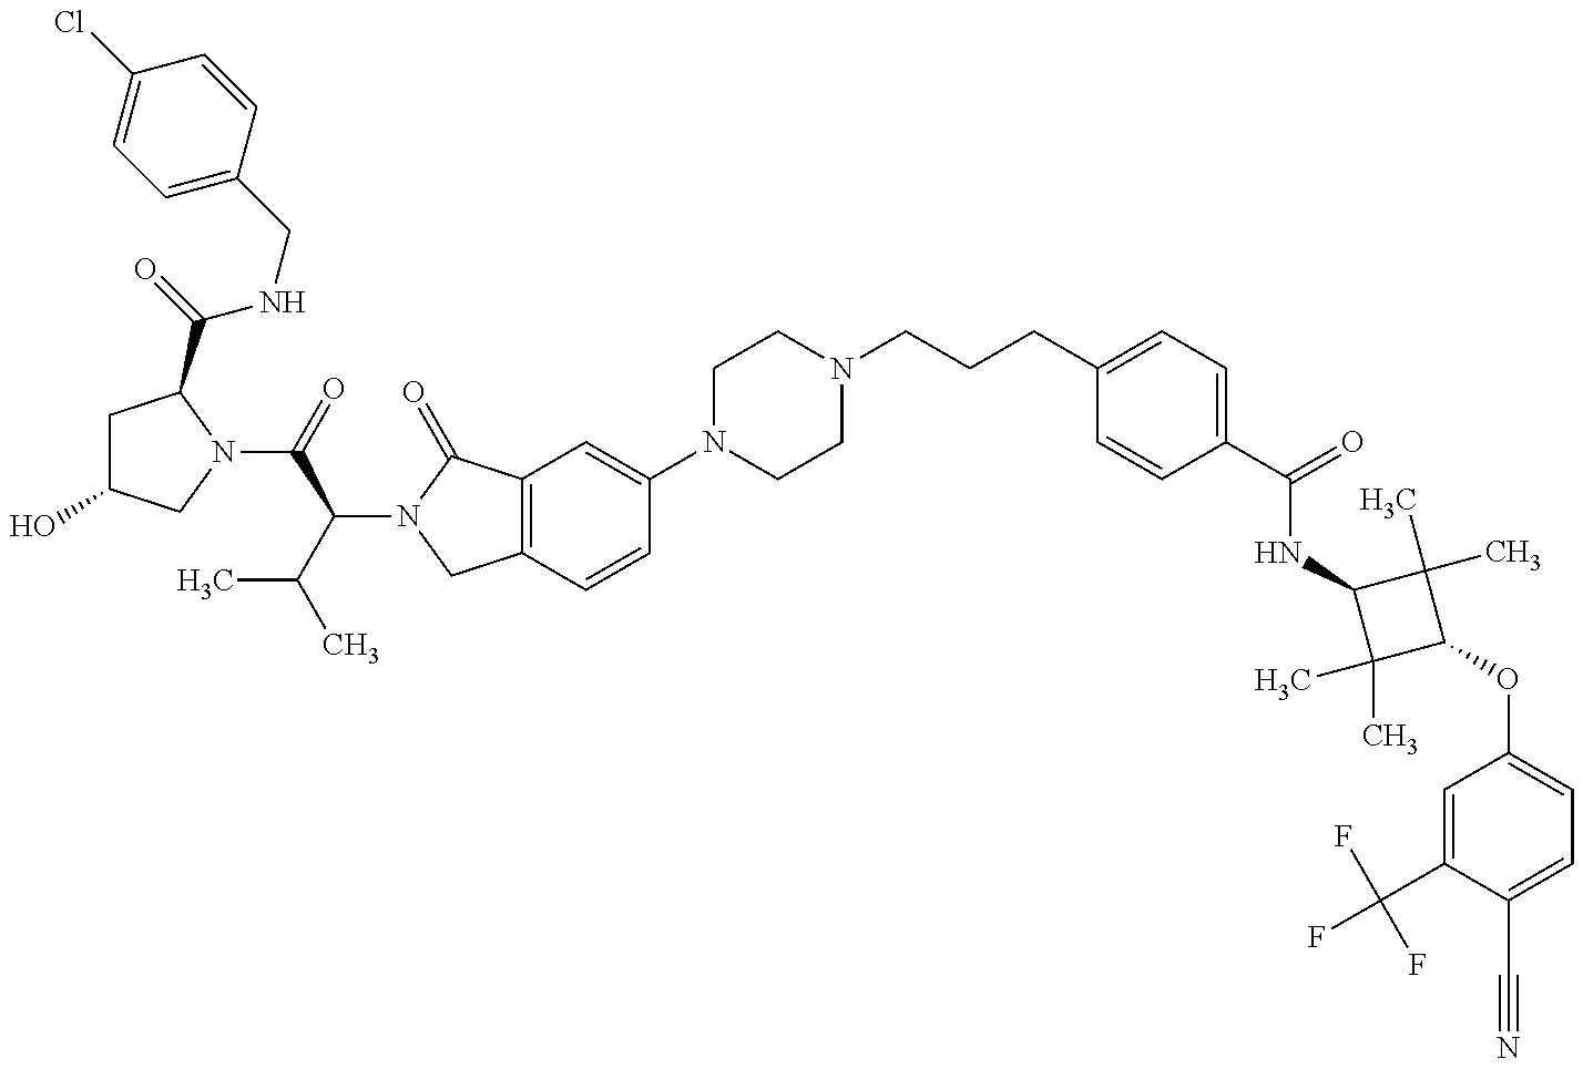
C1C(O)CN(C(C(C(C)C)N2C(=O)C3=C(C2)C=CC(N2CCN(CCCC4=CC=C(C(NC5C(C)(C)C(OC6=CC=C(C#N)C(C(F)(F)F)=C6)C5(C)C)=O)C=C4)CC2)=C3)=O)C1C(NCC1=CC=C(Cl)C=C1)=O
